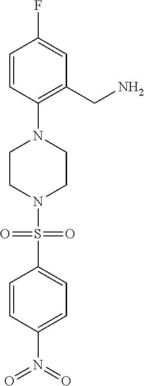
C1=CC(N2CCN(S(C3=CC=C(N(=O)=O)C=C3)(=O)=O)CC2)=C(CN)C=C1F
